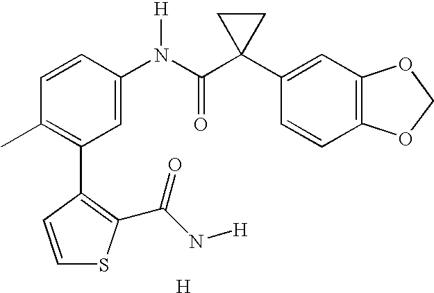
C1=CC(N(C(C2(C3=CC4=C(C=C3)OCO4)CC2)=O)[H])=CC(C2=C(C(N[H])=O)SC=C2)=C1C.[H]
